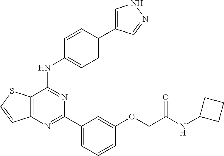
C12=C(N=C(C3=CC=CC(OCC(NC4CCC4)=O)=C3)N=C1NC1=CC=C(C3=CNN=C3)C=C1)C=CS2
